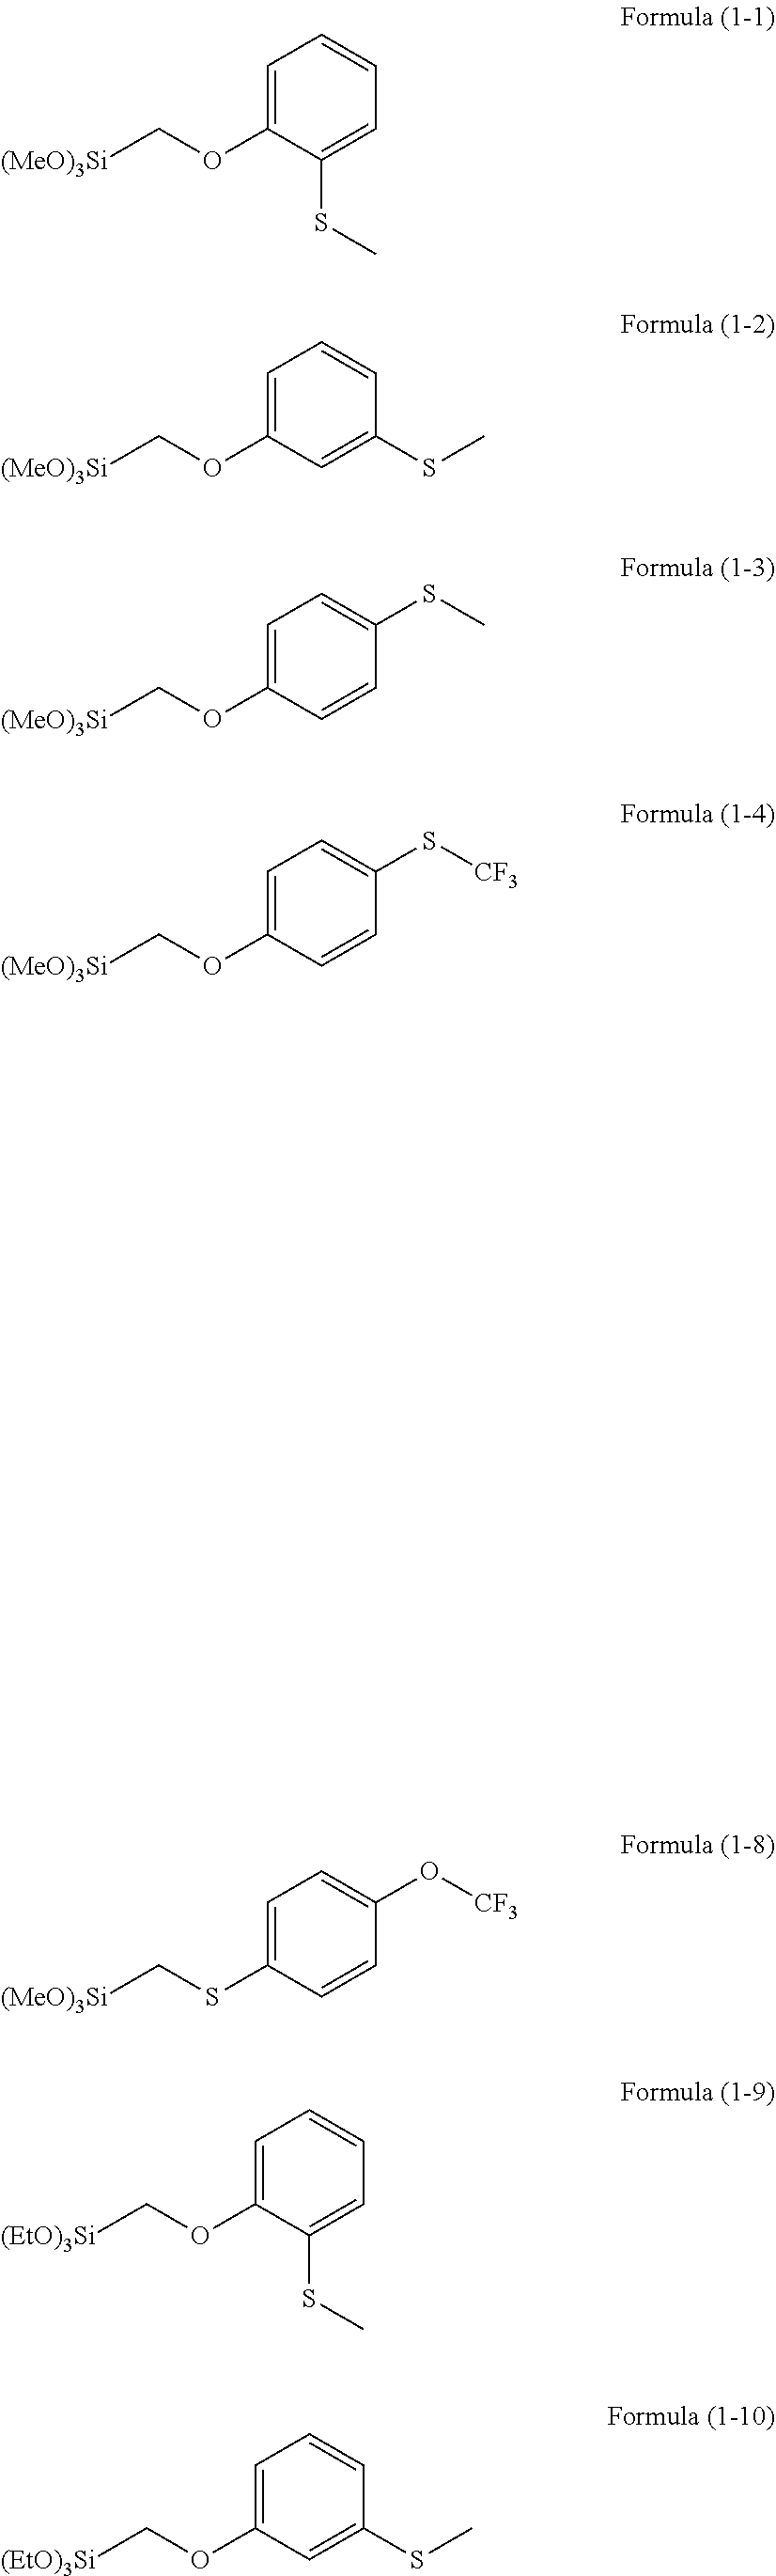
C1=C(OC[(MeO)3Si])C(SC)=CC=C1.C1=C(OC[(MeO)3Si])C=C(SC)C=C1.C1=C(OC[(MeO)3Si])C=CC(SC)=C1.C1=C(OC[(MeO)3Si])C=CC(S[CF3])=C1.C1=C(SC[(MeO)3Si])C=CC(O[CF3])=C1.C1=C(OC[(EtO)3Si])C(SC)=CC=C1.C1=C(OC[(EtO)3Si])C=C(SC)C=C1
